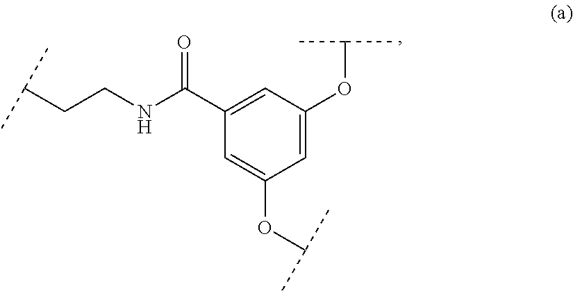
C1=C(OC(C)C)C=C(C(NCCC(C)C)=O)C=C1OC(C)C
